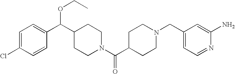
C1=C(Cl)C=CC(C(C2CCN(C(C3CCN(CC4=CC=NC(N)=C4)CC3)=O)CC2)OCC)=C1
